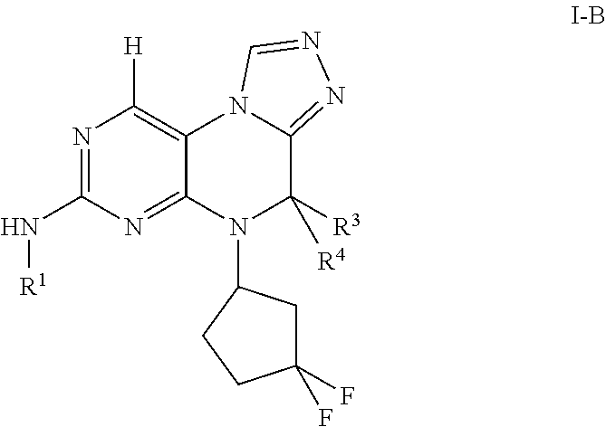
N(C1=NC([H])=C2C(=N1)N(C1CC(F)(F)CC1)C([R3])([R4])C1=NN=CN21)[R1]
